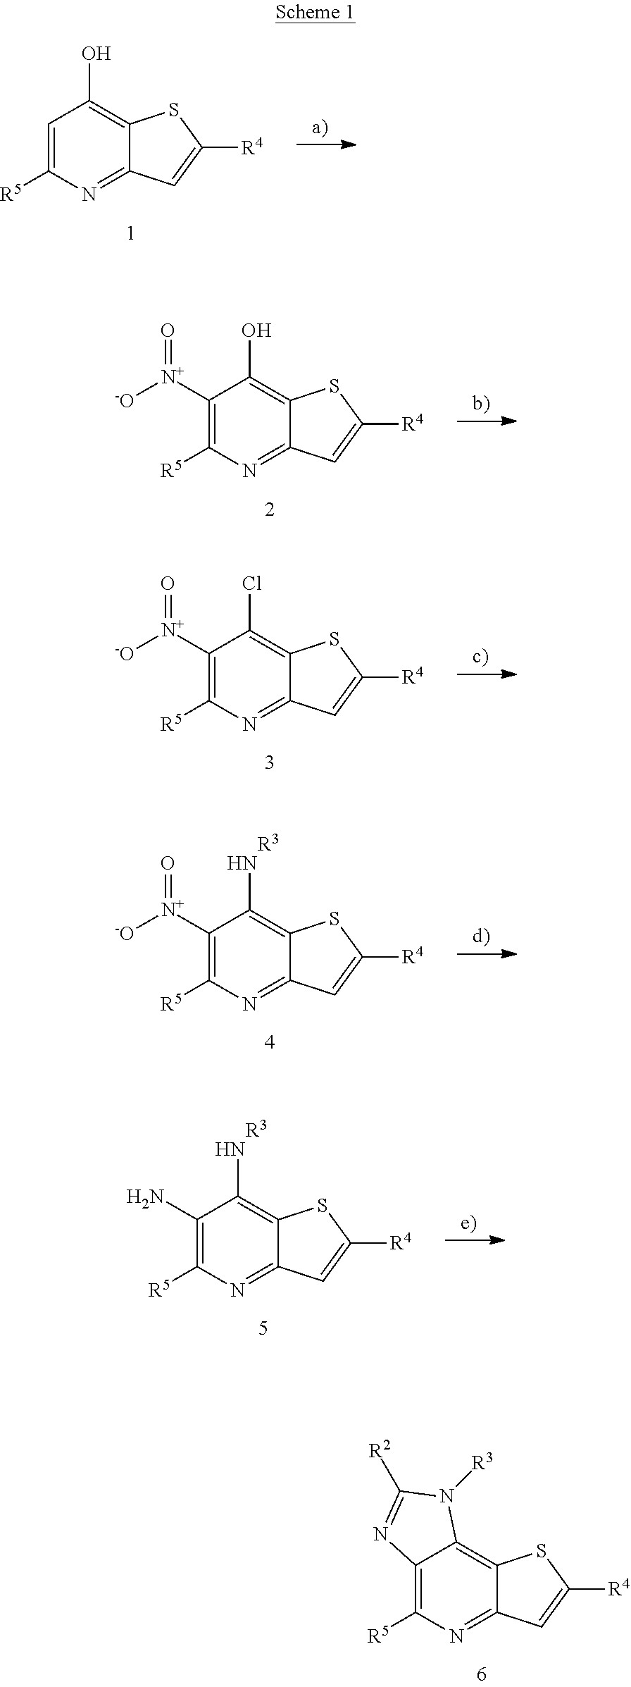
C1([N+]([-O])=O)=C([R5])N=C2C(=C1N)SC([R4])=C2.[R3].C1(N)=C([R5])N=C2C(=C1N)SC([R4])=C2.[R3].C12=C([R5])N=C3C(=C1N([R3])C([R2])=N2)SC([R4])=C3.C1=C([R5])N=C2C(=C1O)SC([R4])=C2.C1([N+]([-O])=O)=C([R5])N=C2C(=C1O)SC([R4])=C2.C1([N+]([-O])=O)=C([R5])N=C2C(=C1Cl)SC([R4])=C2
